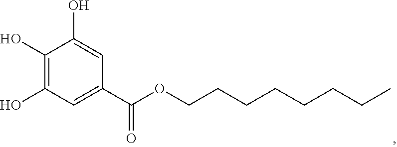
C(CCCC)CCCOC(C1=CC(O)=C(O)C(O)=C1)=O
